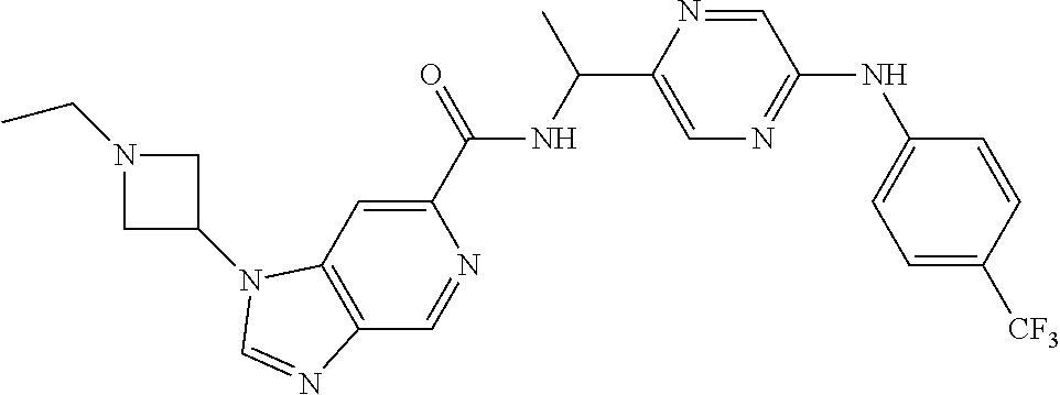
C1(C(=O)NC(C2=CN=C(NC3=CC=C([CF3])C=C3)C=N2)C)=CC2=C(C=N1)N=CN2C1CN(CC)C1
